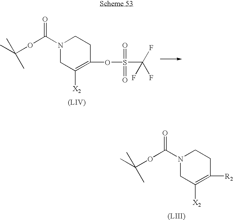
N1(C(OC(C)(C)C)=O)CC([X2])=C(OS(C(F)(F)F)(=O)=O)CC1.N1(C(OC(C)(C)C)=O)CC([X2])=C([R2])CC1
